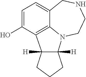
C1=C(O)C2=C3C(=C1)CNCCN3C1([H])C2([H])CCC1
